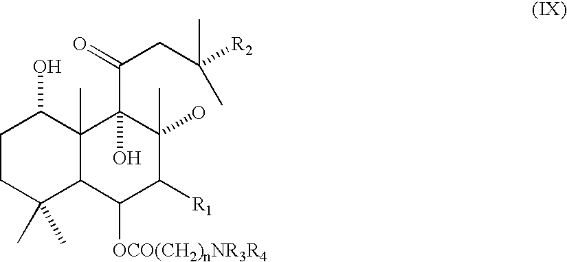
C1CC(C)(C)C2C(C)(C1O)C(C(CC([R2])(C)C)=O)(O)C(O)(C)C([R1])C2[OCO(CH2)nNR3R4]
